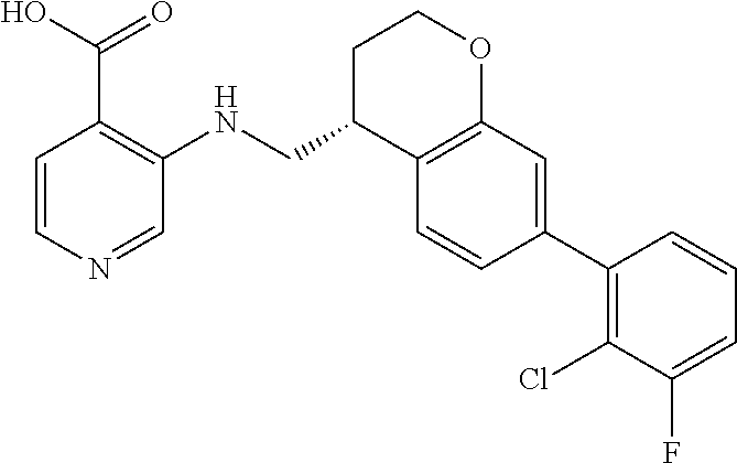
C1=CN=CC(NCC2C3=C(OCC2)C=C(C2=C(Cl)C(F)=CC=C2)C=C3)=C1C(O)=O
